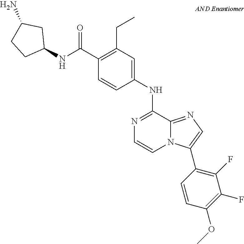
N1=C(NC2=CC(CC)=C(C(NC3CC(N)CC3)=O)C=C2)C2=NC=C(C3=C(F)C(F)=C(OC)C=C3)N2C=C1
